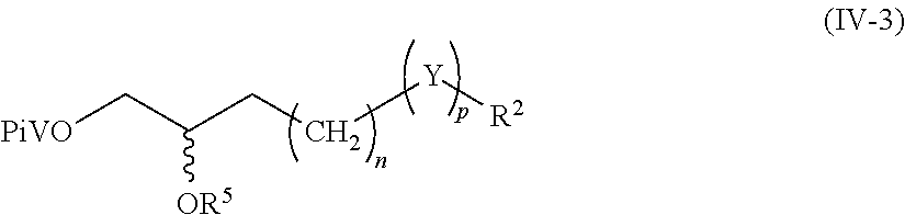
[PiVO]CC(CC[Y][R2])[OR5]
